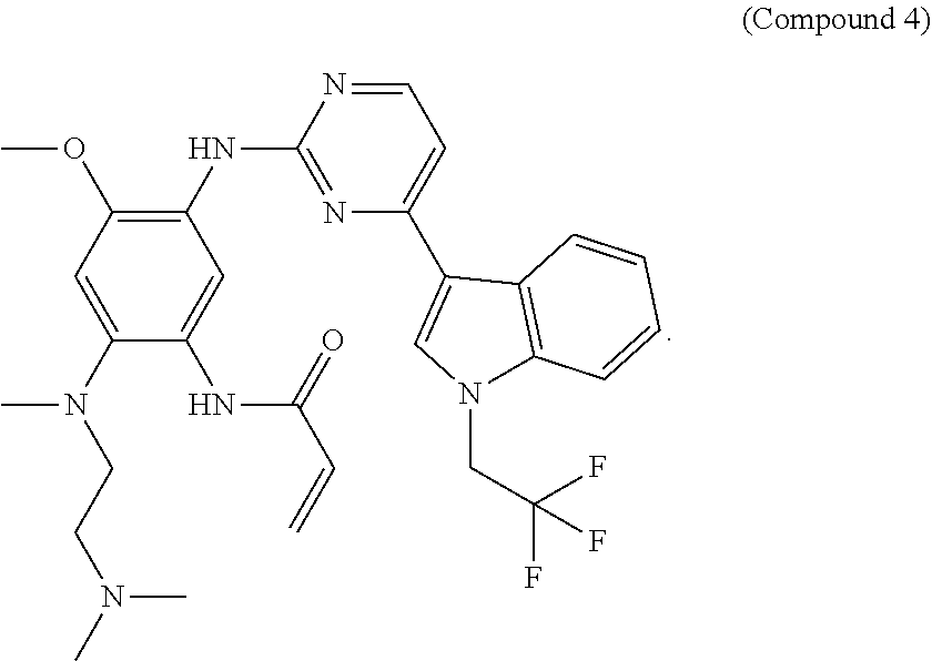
C1(C2=CN(CC(F)(F)F)C3=C2C=CC=C3)=CC=NC(NC2=C(OC)C=C(N(CCN(C)C)C)C(NC(C=C)=O)=C2)=N1
